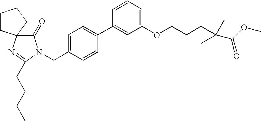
C1=C(CN2C(=O)C3(N=C2CCCC)CCCC3)C=CC(C2=CC(OCCCC(C)(C)C(OC)=O)=CC=C2)=C1
